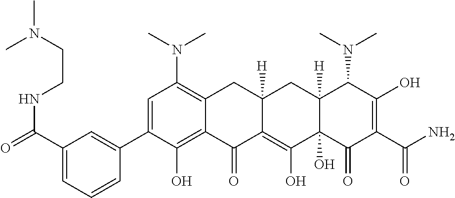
C1=C(C2=CC(C(=O)NCCN(C)C)=CC=C2)C(O)=C2C(=C1N(C)C)CC1([H])C(=C(O)C3(O)C([H])(C1)C(N(C)C)C(O)=C(C(=O)N)C3=O)C2=O
